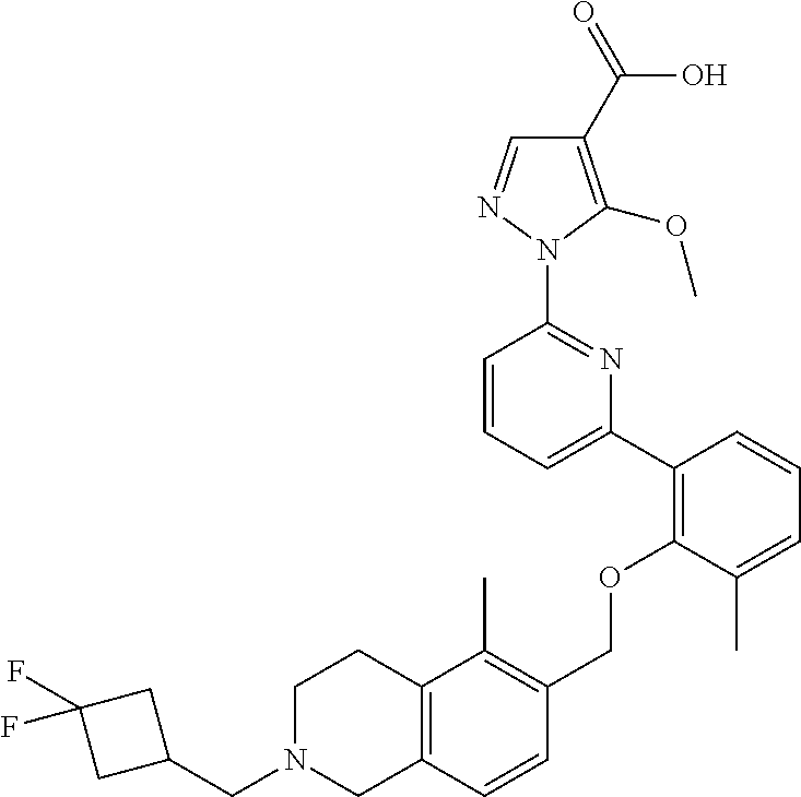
C1(C2=C(OCC3=C(C)C4=C(C=C3)CN(CC3CC(F)(F)C3)CC4)C(C)=CC=C2)=CC=CC(N2N=CC(C(=O)O)=C2OC)=N1
